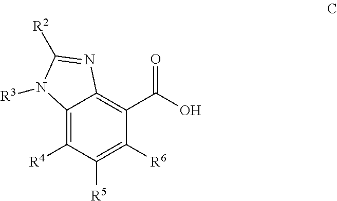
C12=C([R4])C([R5])=C([R6])C(C(O)=O)=C1N=C([R2])N2[R3]
